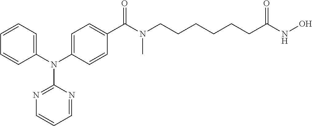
C1(N(C2=CC=CC=C2)C2=NC=CC=N2)=CC=C(C(N(CCCCCCC(NO)=O)C)=O)C=C1
